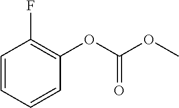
C1=CC=CC(OC(OC)=O)=C1F
